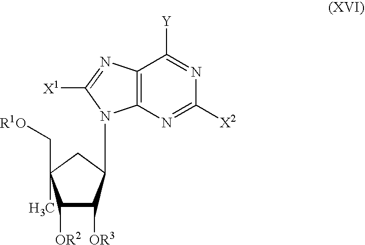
C1([OR2])C([OR3])C(N2C3=C(C([Y])=NC([X2])=N3)N=C2[X1])CC1(C)C[R1O]
